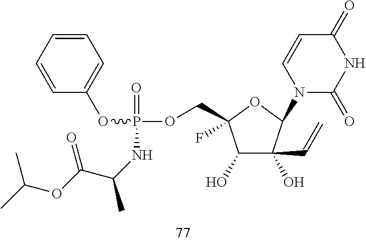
C1(O)C(O)(C=C)C(N2C(=O)NC(=O)C=C2)OC1(COP(=O)(NC(C)C(OC(C)C)=O)OC1=CC=CC=C1)F
